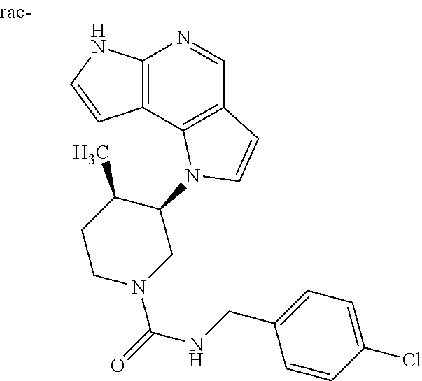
C12=C(C3=C(C=N1)C=CN3C1C(C)CCN(C(NCC3=CC=C(Cl)C=C3)=O)C1)C=CN2
